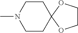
C1CC2(CCN1C)OCCO2
